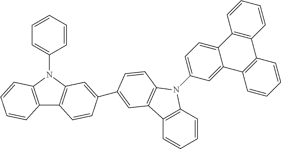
C12=C(N(C3=CC=CC=C3)C3=C1C=CC(C1=CC4=C(N(C5=CC=C6C(=C5)C5=C(C7=C6C=CC=C7)C=CC=C5)C5=C4C=CC=C5)C=C1)=C3)C=CC=C2
